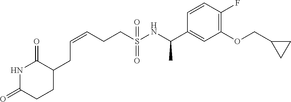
C(C1CCC(=O)NC1=O)C=CCCS(NC(C1=CC(OCC2CC2)=C(F)C=C1)C)(=O)=O
